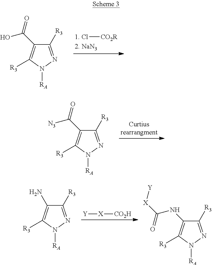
C1([R3])=NN([RA])C([R3])=C1C(=O)O.[CO2R][1. Cl].C1([R3])=NN([RA])C([R3])=C1C(=O)[N3].C1([R3])=NN([RA])C([R3])=C1N.C1([R3])=NN([RA])C([R3])=C1NC([X][Y])=O.[X]([Y])[CO2H]
